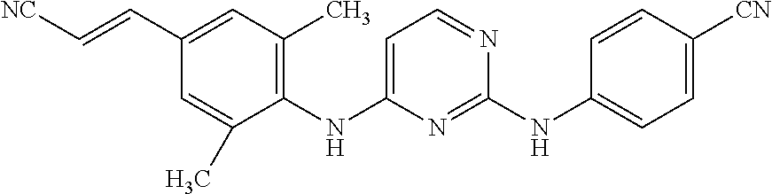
C1(NC2=CC=NC(NC3=CC=C([CN])C=C3)=N2)=C(C)C=C(C=C[NC])C=C1C
